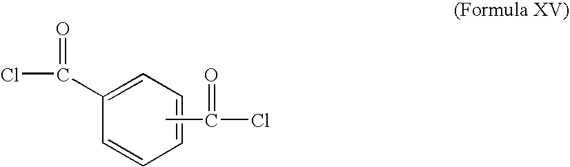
C1(C(Cl)=O)=CC=CC=C1.CC(Cl)=O
